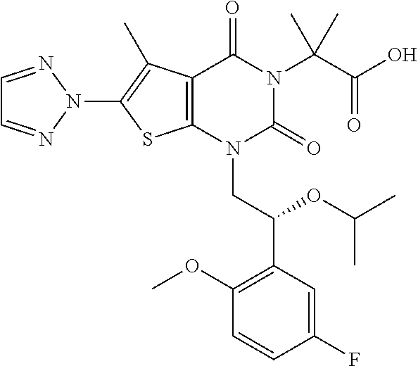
C12=C(N(CC(C3=C(OC)C=CC(F)=C3)OC(C)C)C(=O)N(C(C(O)=O)(C)C)C1=O)SC(N1N=CC=N1)=C2C
